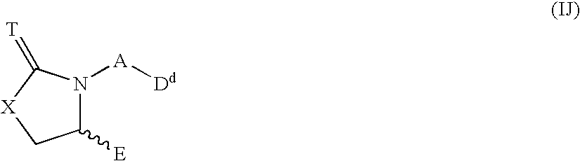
C1([E])N([A][Dd])C(=[T])[X]C1
